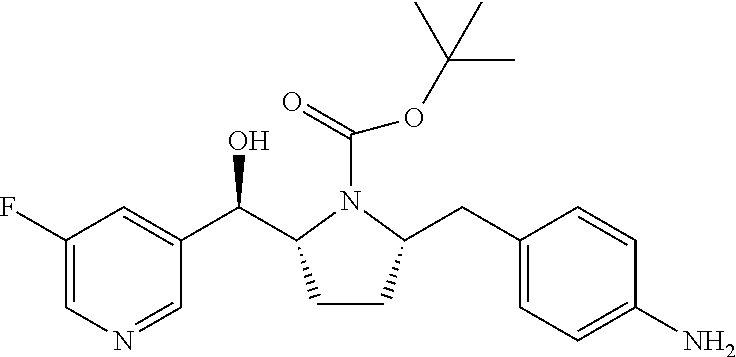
C1CC(CC2=CC=C(N)C=C2)N(C(=O)OC(C)(C)C)C1C(C1=CC(F)=CN=C1)O
